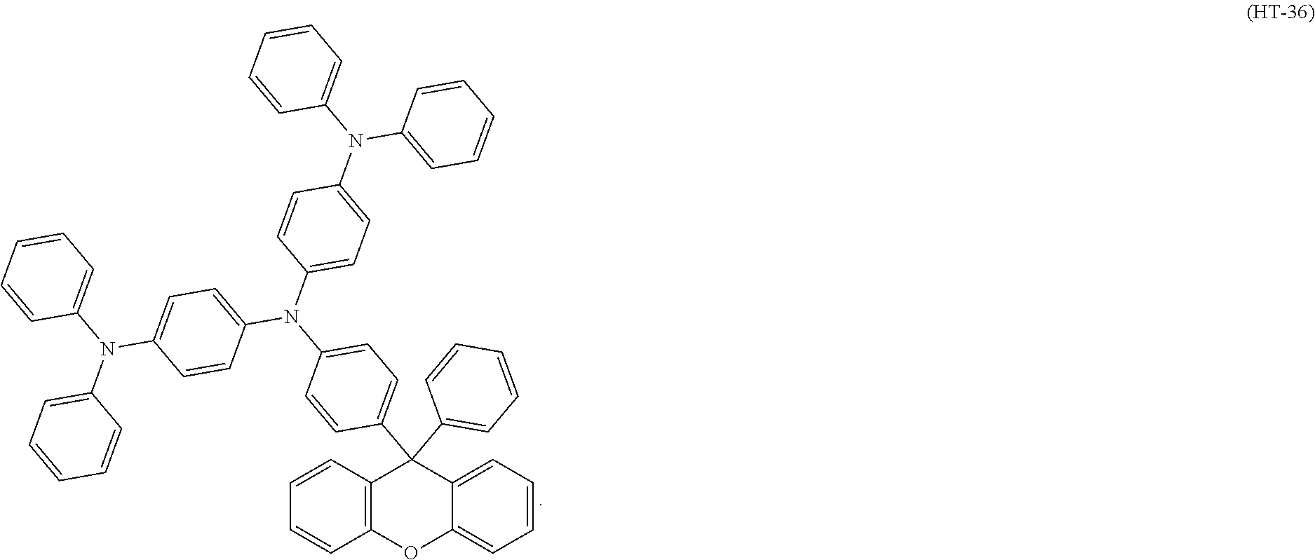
C1=CC(N(C2=CC=C(C3(C4=CC=CC=C4)C4=CC=CC=C4OC4=C3C=CC=C4)C=C2)C2=CC=C(N(C3=CC=CC=C3)C3=CC=CC=C3)C=C2)=CC=C1N(C1=CC=CC=C1)C1=CC=CC=C1
